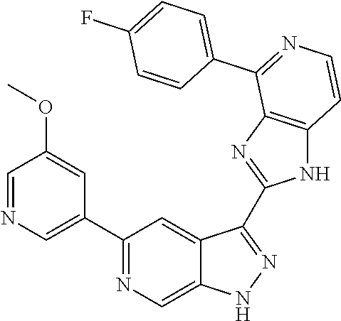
C1(C2=NC=C3C(=C2)C(C2=NC4=C(N2)C=CN=C4C2=CC=C(F)C=C2)=NN3)=CN=CC(OC)=C1
